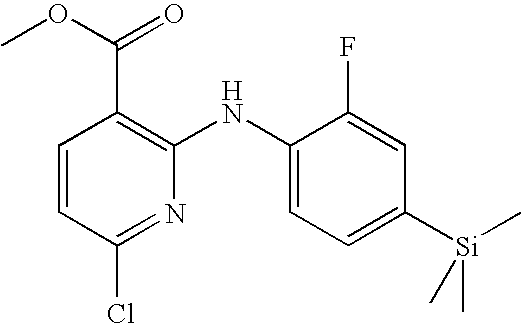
C1=CC(Cl)=NC(NC2=CC=C([Si](C)(C)C)C=C2F)=C1C(OC)=O
